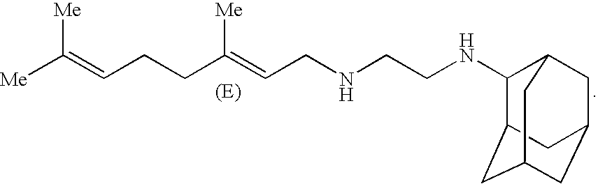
[Me]C(=CCCC(=CCNCCNC1C2CC3CC(CC1C3)C2)[Me])[Me]
